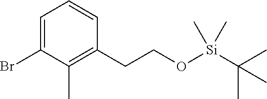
C1=C(Br)C(C)=C(CCO[Si](C(C)(C)C)(C)C)C=C1
